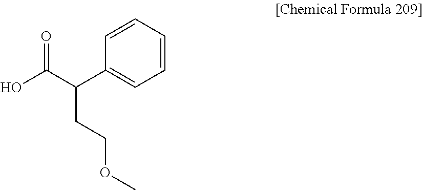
C1=CC=CC=C1C(C(O)=O)CCOC
